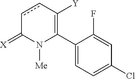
C1(C2=C([Y])ccC(=[X])N2[Me])=CC=C(Cl)C=C1F
